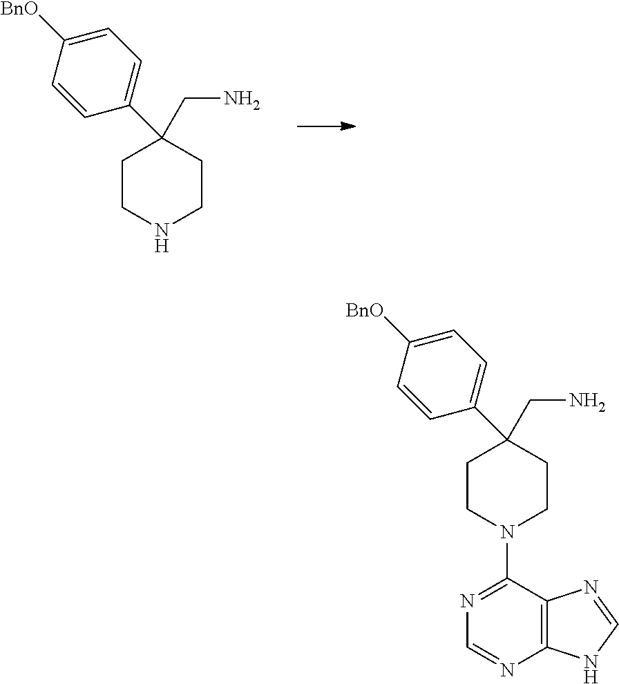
C1CNCCC1(C1=CC=C([BnO])C=C1)CN.C1CN(C2=NC=NC3=C2N=CN3)CCC1(C1=CC=C([BnO])C=C1)CN
